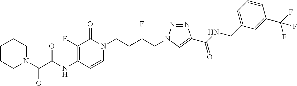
N(C1=C(F)C(=O)N(CCC(CN2N=NC(C(NCC3=CC=CC(C(F)(F)F)=C3)=O)=C2)F)C=C1)C(C(N1CCCCC1)=O)=O
